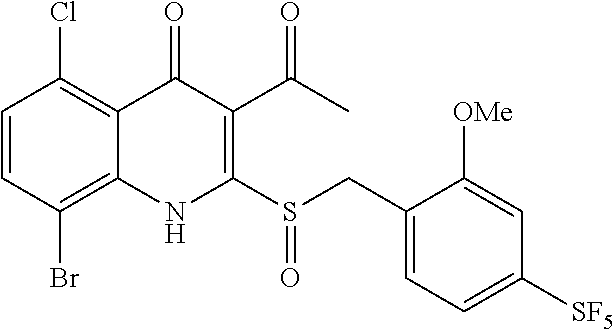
C1=CC(Br)=C2C(=C1Cl)C(=O)C(C(C)=O)=C(S(CC1=CC=C([SF5])C=C1[OMe])=O)N2
